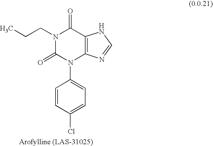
N1(CCC)C(=O)N(C2=CC=C(Cl)C=C2)C2=C(C1=O)NC=N2
